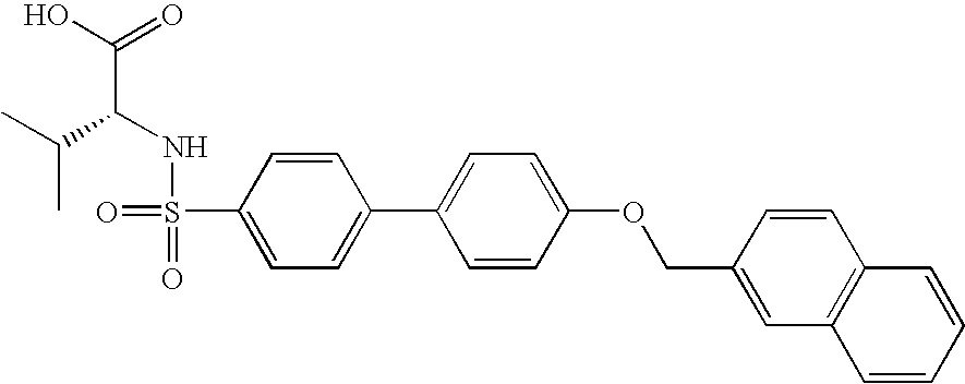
OC(=O)C(NS(=O)(=O)C1=CC=C(C2=CC=C(OCC3=CC4=C(C=C3)C=CC=C4)C=C2)C=C1)C(C)C
